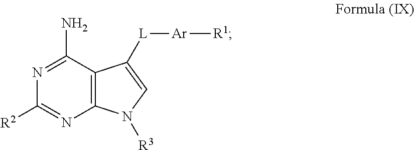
C12=C(N=C([R2])N=C1N)N([R3])C=C2[L][Ar][R1]
